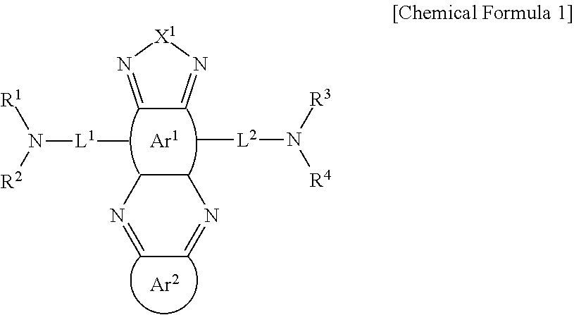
C1=N[X1]N=C1.[R1]N([R2])[L1]C.[L2](N([R3])[R4])C.C1CN=CC=N1
